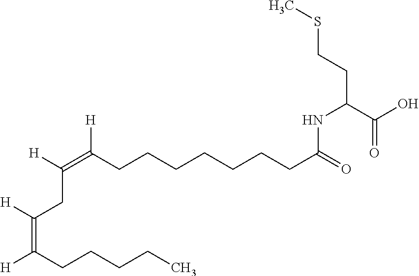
S(CCC(C(O)=O)NC(CCCCCCCC(=C(CC(=C([H])CCCCC)[H])[H])[H])=O)C
